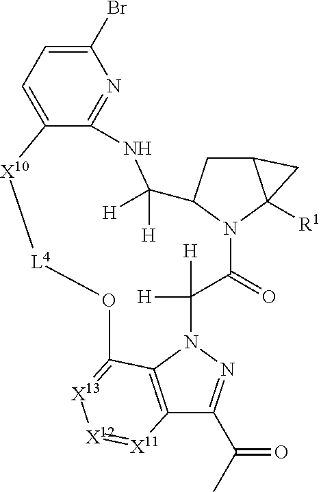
C12=C3N(N=C1C(C)=O)C([H])([H])C(=O)N1C(CC4C1([R1])C4)C([H])([H])NC1=NC(Br)=CC=C1[X10][L4]OC3=[X13][X12]=[X11]2
